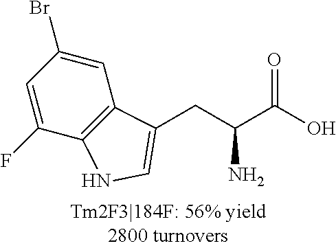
C1=C(Br)C=C(F)C2=C1C(CC(C(O)=O)N)=CN2
